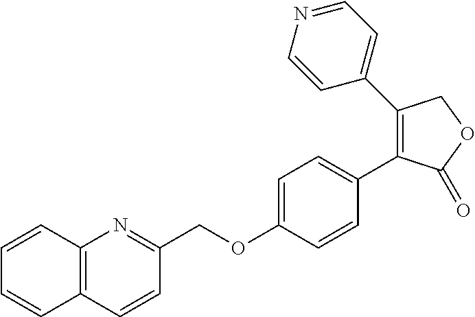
C12=C(C=CC(COC3=CC=C(C4=C(C5=CC=NC=C5)COC4=O)C=C3)=N1)C=CC=C2
